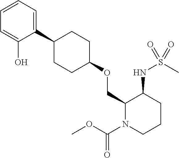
C1(C2CCC(OCC3N(C(OC)=O)CCCC3NS(C)(=O)=O)CC2)=CC=CC=C1O
